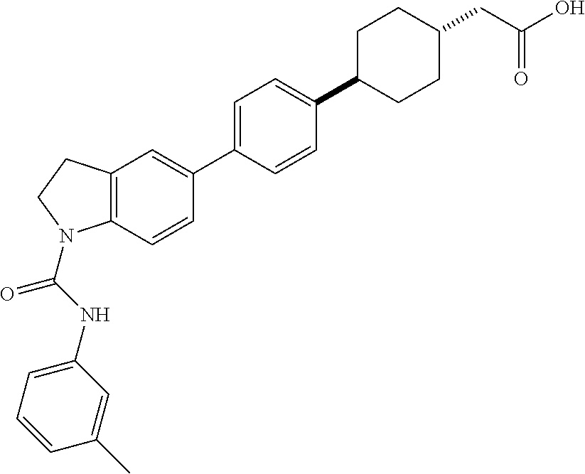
C1=CC(C2=CC=C(C3CCC(CC(=O)O)CC3)C=C2)=CC2=C1N(C(NC1=CC=CC(C)=C1)=O)CC2
